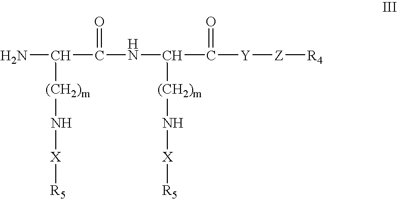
C(N)([(CH2)m]N[X][R5])C(NC([(CH2)m]N[X][R5])C(=O)[Y][Z][R4])=O
